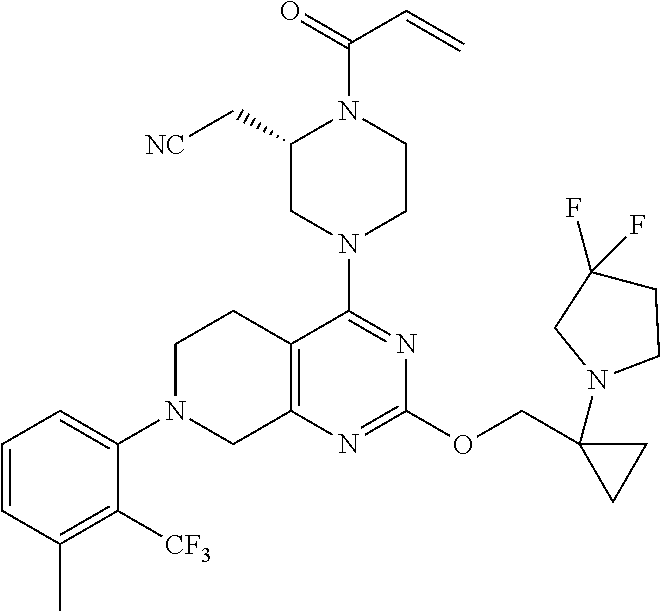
C1=CC(C)=C([CF3])C(N2CC3=C(CC2)C(N2CCN(C(=O)C=C)C(C[NC])C2)=NC(OCC2(N4CCC(F)(F)C4)CC2)=N3)=C1
